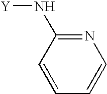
C1=CC=CN=C1N[Y]
